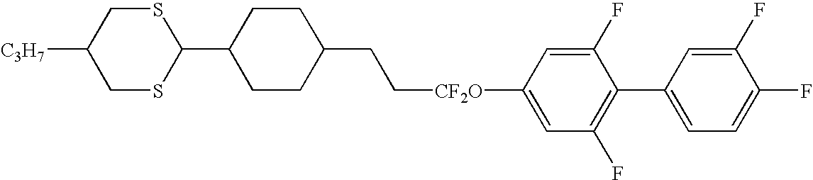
C([CF2O]C1=CC(F)=C(C2=CC=C(F)C(F)=C2)C(F)=C1)CC1CCC(C2SCC([C3H7])CS2)CC1
